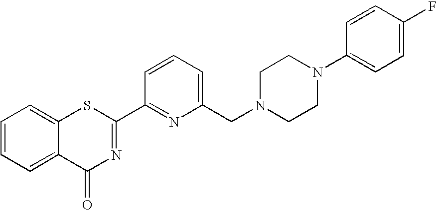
C1=CC(C2=NC(=O)C3=CC=CC=C3S2)=NC(CN2CCN(C3=CC=C(F)C=C3)CC2)=C1
